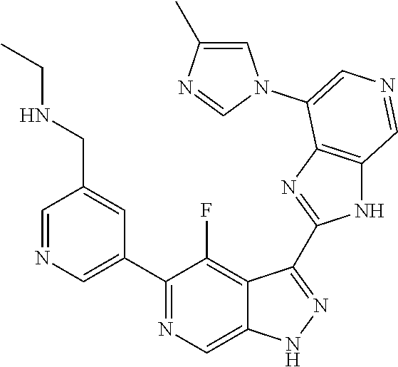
C1(C2=CN=CC(CNCC)=C2)=NC=C2C(=C1F)C(C1=NC3=C(N1)C=NC=C3N1C=C(C)N=C1)=NN2
